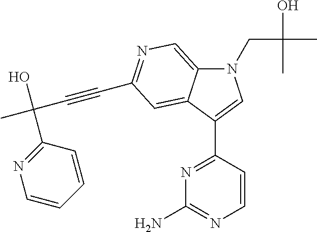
N1(CC(O)(C)C)C2=CN=C(C#CC(C)(O)C3=NC=CC=C3)C=C2C(C2=NC(N)=NC=C2)=C1
